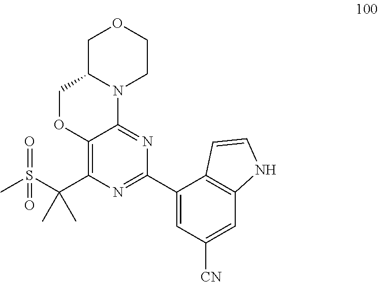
C1C2N(CCO1)C1=NC(C3=CC([CN])=CC4=C3C=CN4)=NC(C(S(C)(=O)=O)(C)C)=C1OC2
